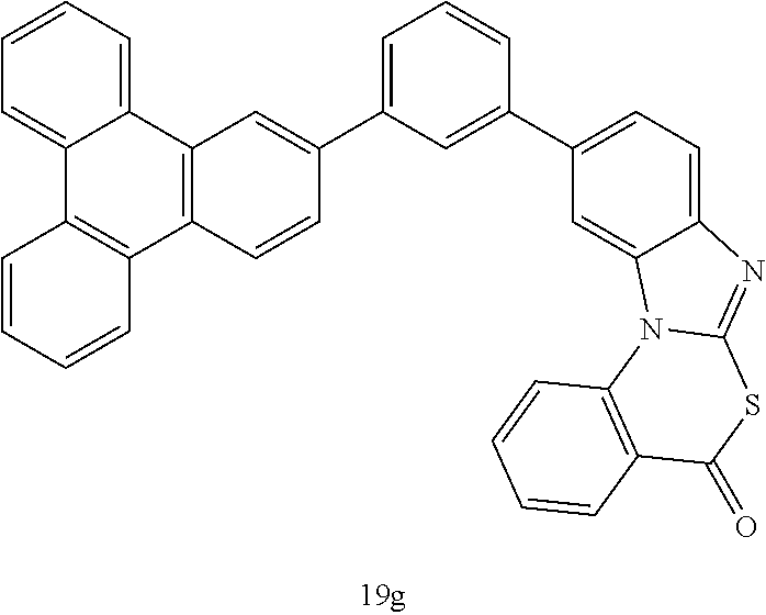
C1=CC=C2C(=C1)C1=C(C3=C2C=C(C2=CC=CC(C4=CC=C5C(=C4)N4C(=N5)SC(=O)C5=C4C=CC=C5)=C2)C=C3)C=CC=C1
